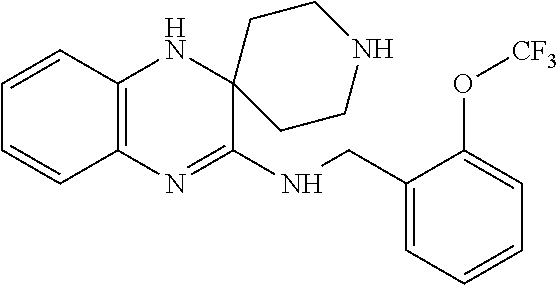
C12=C(N=C(NCC3=CC=CC=C3O[CF3])C3(N1)CCNCC3)C=CC=C2
